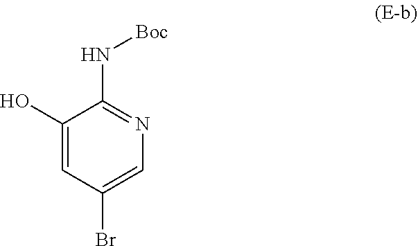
C1(O)=CC(Br)=CN=C1N[Boc]
